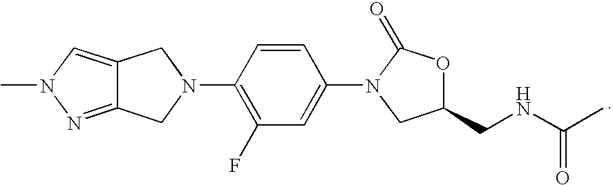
C1=CC(N2CC3=CN(C)N=C3C2)=C(F)C=C1N1CC(CNC(=O)C)OC1=O
